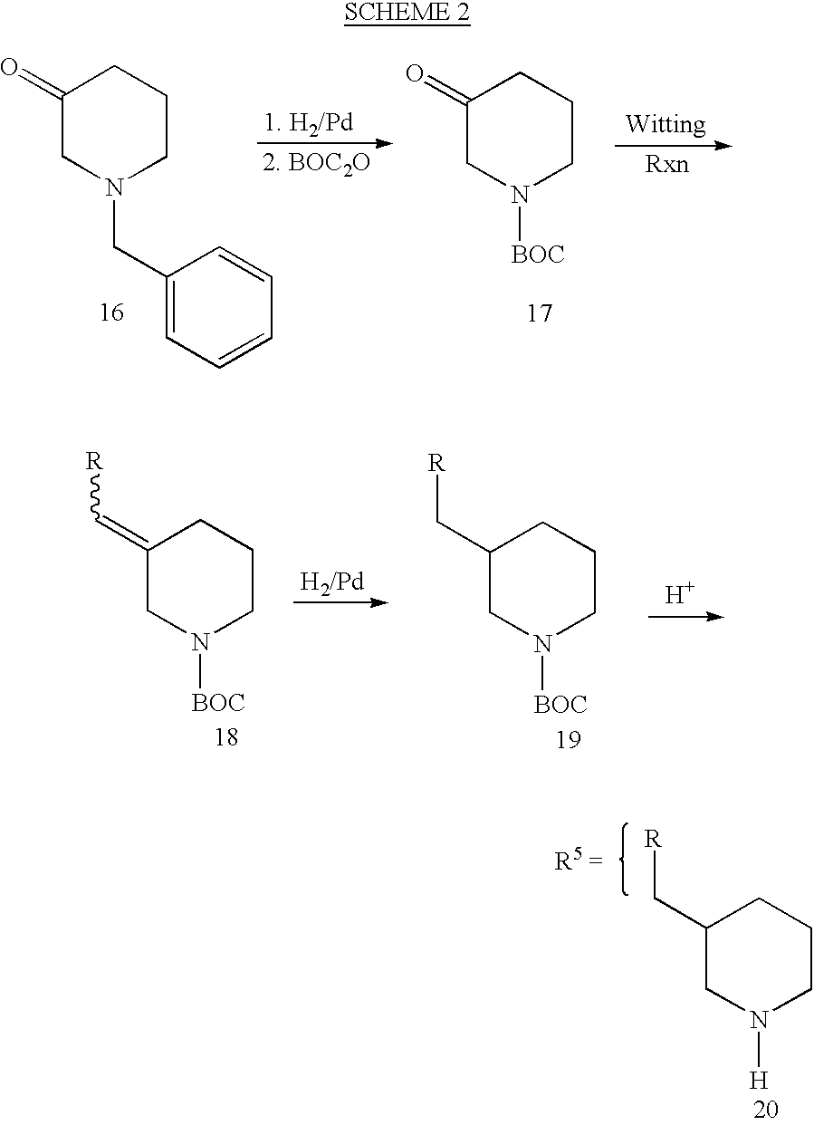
C1(=O)CN(CC2=CC=CC=C2)CCC1.C1(=O)CN([BOC])CCC1.C1(=C[R])CN([BOC])CCC1.C1(C[R])CN([BOC])CCC1.[H].C1(C[R])CN([H])CCC1
